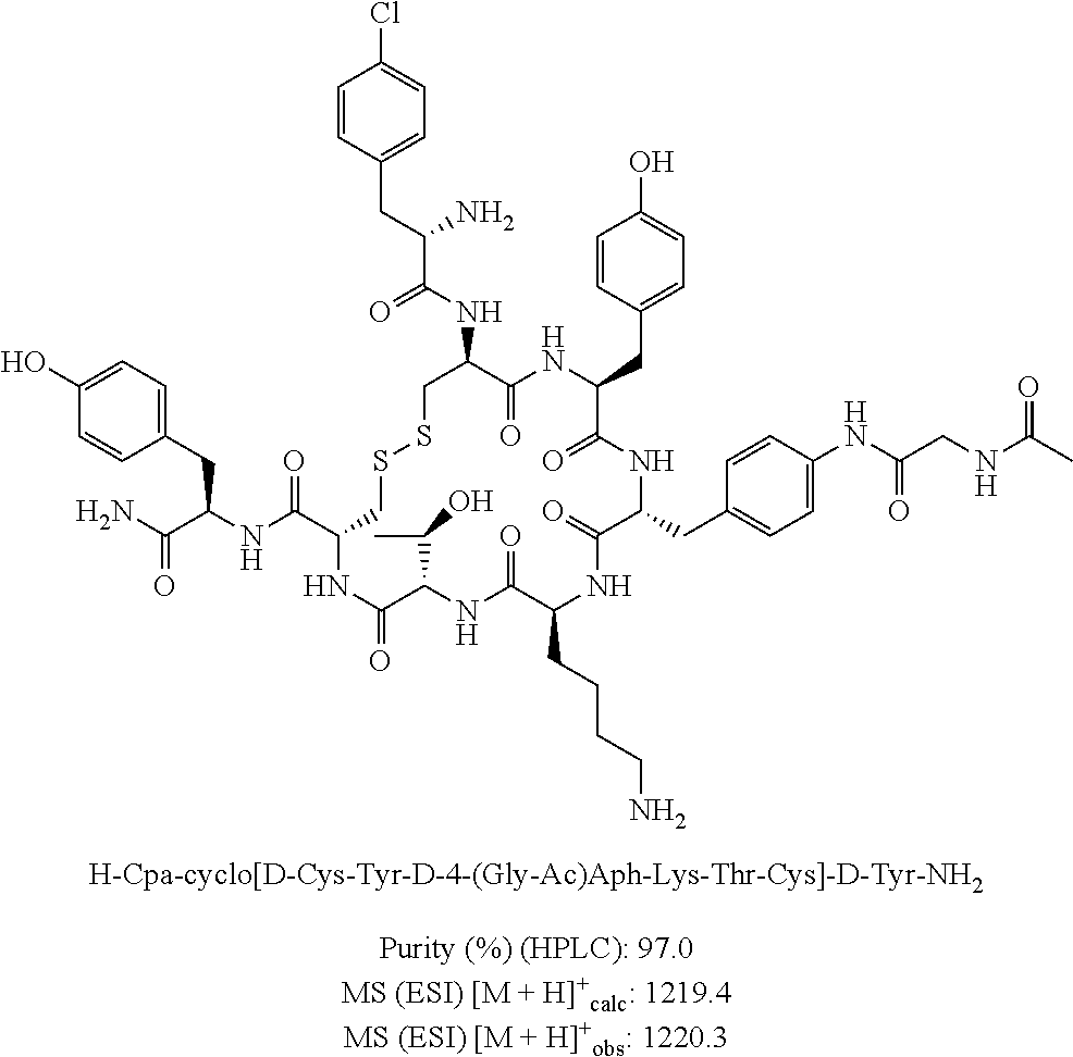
C1=CC(CC(C(NC2C(=O)NC(CC3=CC=C(O)C=C3)C(=O)NC(CC3=CC=C(NC(CNC(C)=O)=O)C=C3)C(=O)NC(CCCCN)C(=O)NC(C(C)O)C(=O)NC(C(NC(C(N)=O)CC3=CC=C(O)C=C3)=O)CSSC2)=O)N)=CC=C1Cl
